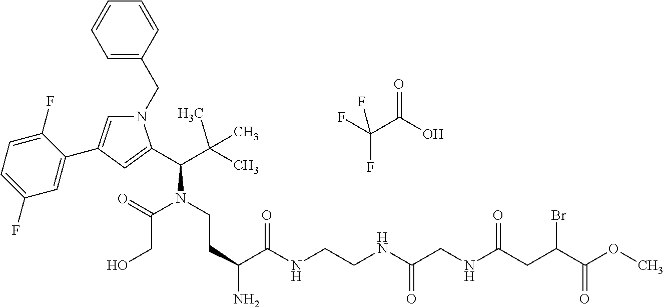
N1(CC2=CC=CC=C2)C=C(C2=CC(F)=CC=C2F)C=C1C(C(C)(C)C)N(CCC(N)C(NCCNC(CNC(CC(C(OC)=O)Br)=O)=O)=O)C(=O)CO.O=C(C(F)(F)F)O
